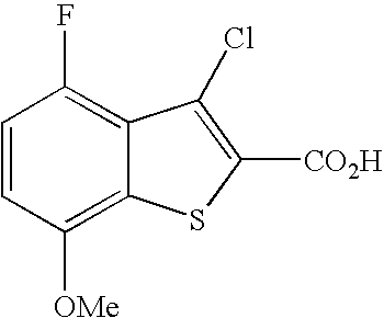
C1=CC([OMe])=C2C(=C1F)C(Cl)=C([CO2H])S2
